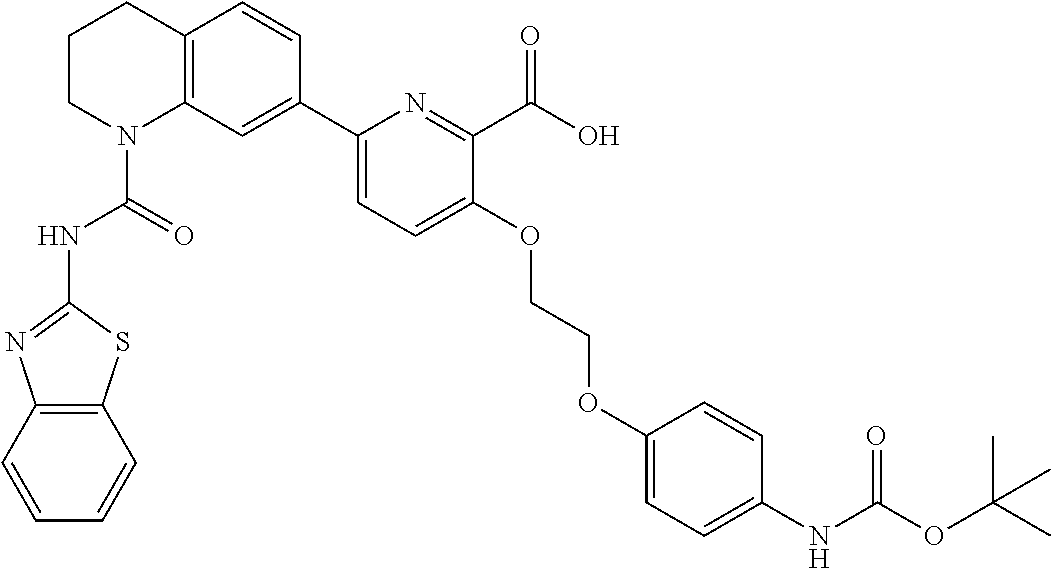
C1CN(C(=O)NC2=NC3=C(S2)C=CC=C3)C2=C(C1)C=CC(C1=CC=C(OCCOC3=CC=C(NC(OC(C)(C)C)=O)C=C3)C(C(O)=O)=N1)=C2
